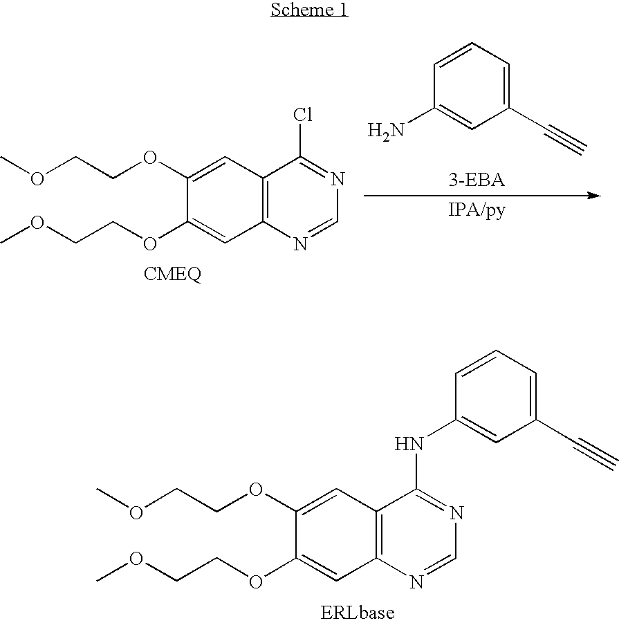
C12=C(N=CN=C1Cl)C=C(OCCOC)C(OCCOC)=C2.C1(C#C)=CC=CC(N)=C1.C12=C(N=CN=C1NC1=CC(C#C)=CC=C1)C=C(OCCOC)C(OCCOC)=C2
